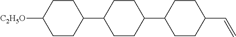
C1CC(C2CCC(C3CCC(C=C)CC3)CC2)CCC1[C2H5O]
